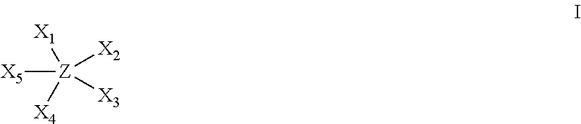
[X5][Z]([X1])([X2])([X3])[X4]
